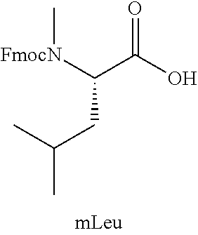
O=C(O)C([FmocN]C)CC(C)C
